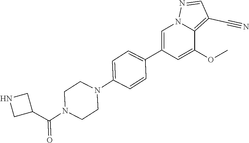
C1(C2=CC=C(N3CCN(C(C4CNC4)=O)CC3)C=C2)=CN2C(=C(C#N)C=N2)C(OC)=C1
